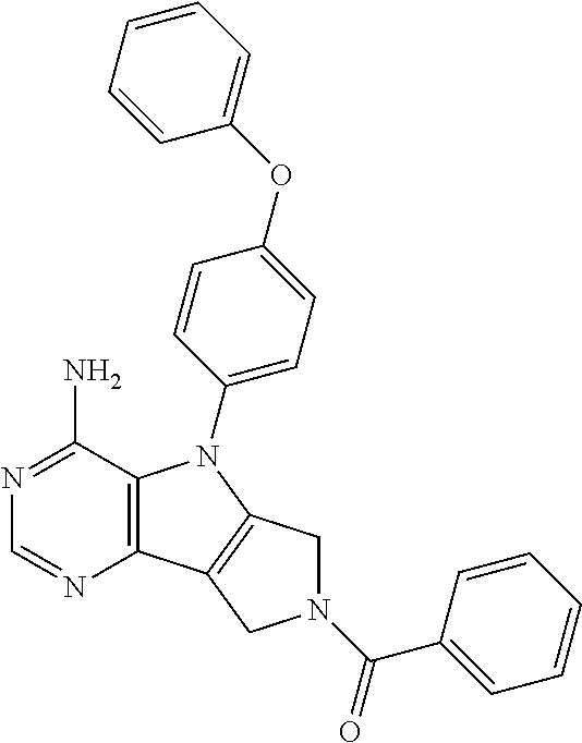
C12=C(C(N)=NC=N1)N(C1=CC=C(OC3=CC=CC=C3)C=C1)C1=C2CN(C(=O)C2=CC=CC=C2)C1
